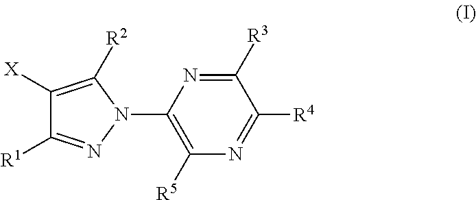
C1([R3])=NC(N2C([R2])=C([X])C([R1])=N2)=C([R5])N=C1[R4]
